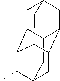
C12CC3CC4C1CC1CC2C(C4C1)C3C
